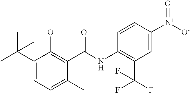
C1(C(C)(C)C)=CC=C(C)C(C(NC2=C(C(F)(F)F)C=C([N+]([O-])=O)C=C2)=O)=C1O
